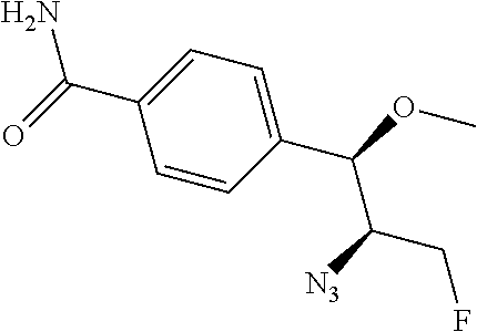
C(C1=CC=C(C(OC)C([N3])CF)C=C1)(=O)N
